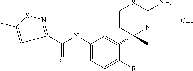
C1(C(NC2=CC=C(F)C(C3(C)N=C(N)SCC3)=C2)=O)=NSC(C)=C1.Cl
